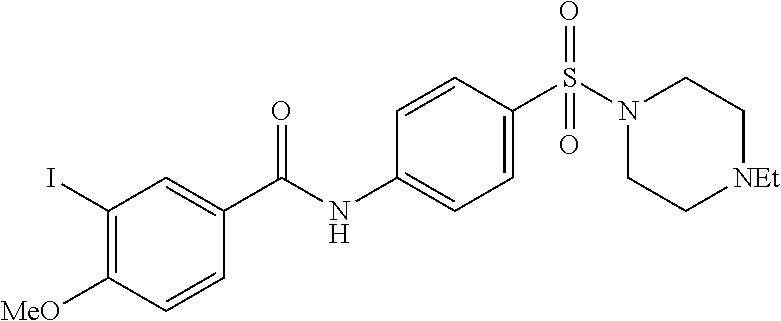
C1(I)=C([MeO])C=CC(C(NC2=CC=C(S(=O)(=O)N3CC[NEt]CC3)C=C2)=O)=C1
